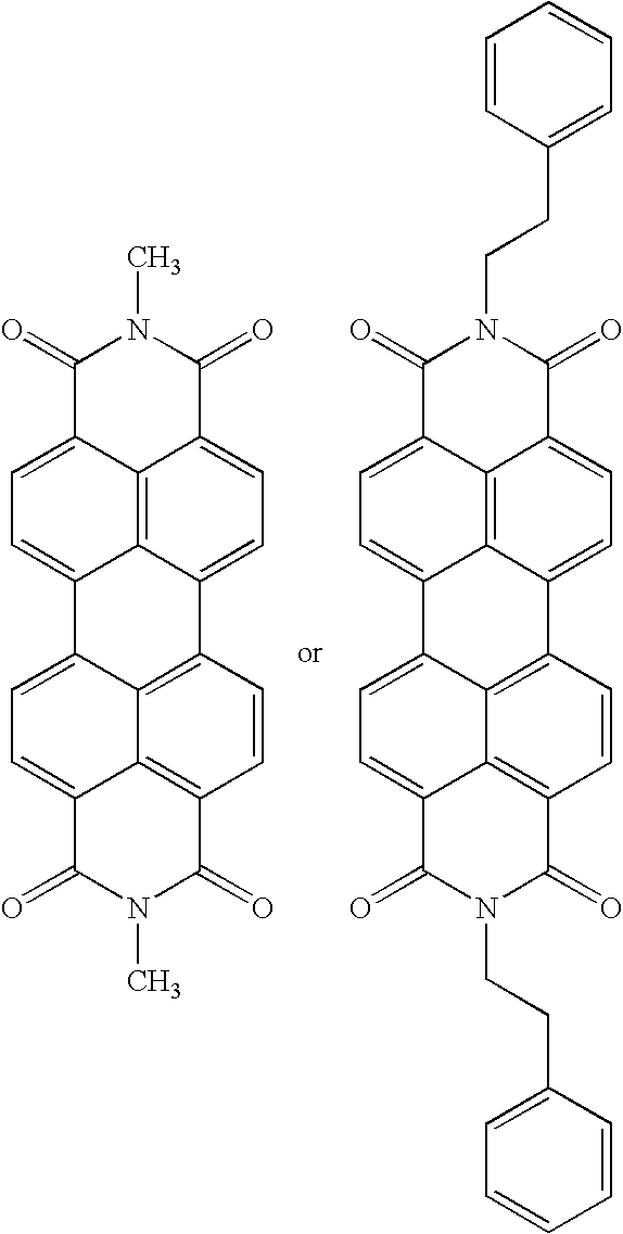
C12=CC=C3C4=C(C=CC(=C14)C(=O)N(C)C2=O)C1=CC=C2C4=C1C3=CC=C4C(=O)N(C)C2=O.C12=CC=C3C4=C(C=CC(=C14)C(=O)N(CCC1=CC=CC=C1)C2=O)C1=CC=C2C4=C1C3=CC=C4C(=O)N(CCC1=CC=CC=C1)C2=O
